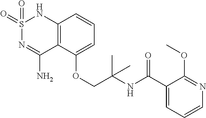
C12=C(C(OCC(NC(C3=CC=CN=C3OC)=O)(C)C)=CC=C1)C(N)=NS(=O)(=O)N2
